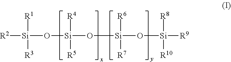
[R2][Si](O[Si]([R4])([R5])O[Si]([R6])([R7])O[Si]([R8])([R10])[R9])([R1])[R3]
